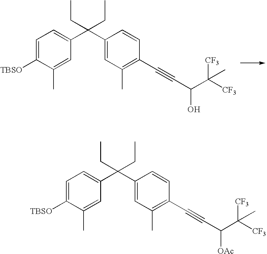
C1=C([TBSO])C(C)=CC(C(C2=CC(C)=C(C#CC(O)C([CF3])([CF3])C)C=C2)(CC)CC)=C1.C1=C([TBSO])C(C)=CC(C(C2=CC(C)=C(C#CC([OAc])C([CF3])([CF3])C)C=C2)(CC)CC)=C1
